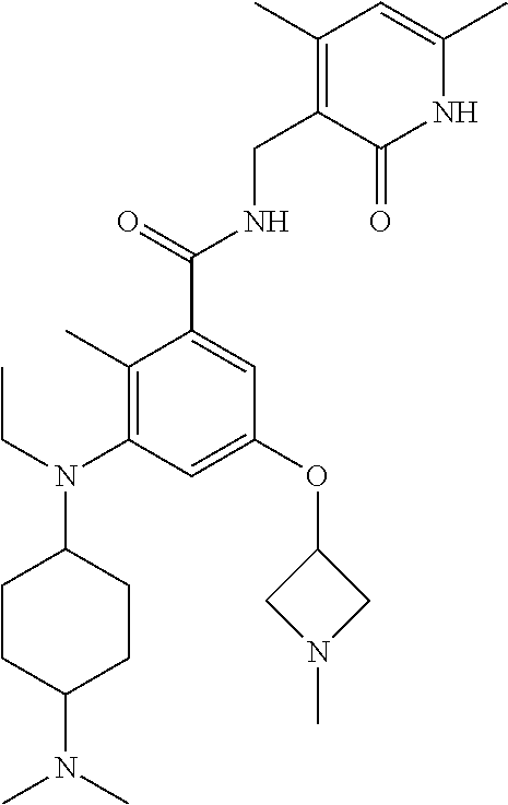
C1CC(N(C)C)CCC1N(CC)C1=C(C)C(C(=O)NCC2=C(C)C=C(C)NC2=O)=CC(OC2CN(C)C2)=C1
